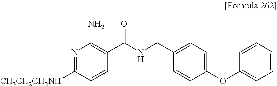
N1=C([CH3CH2CH2NH])C=CC(C(NCC2=CC=C(OC3=CC=CC=C3)C=C2)=O)=C1N
